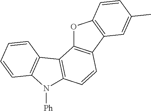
O1C2=C(C3=C1C=CC(C)=C3)C=CC1=C2C2=C(N1[Ph])C=CC=C2
